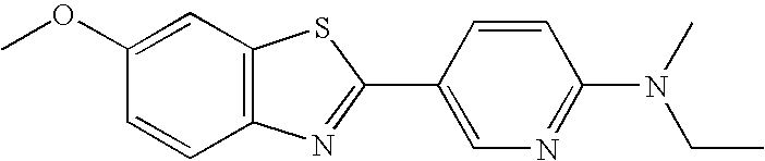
C1(OC)=CC2=C(C=C1)N=C(C1=CN=C(N(CC)C)C=C1)S2
